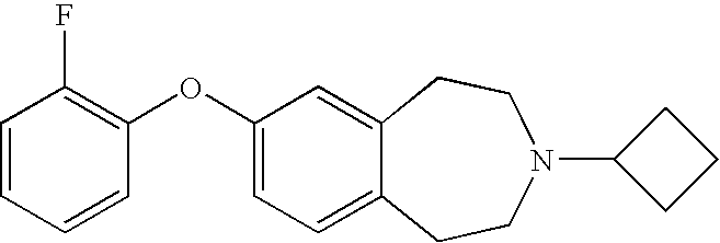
C1(OC2=C(F)C=CC=C2)=CC=C2C(=C1)CCN(C1CCC1)CC2
